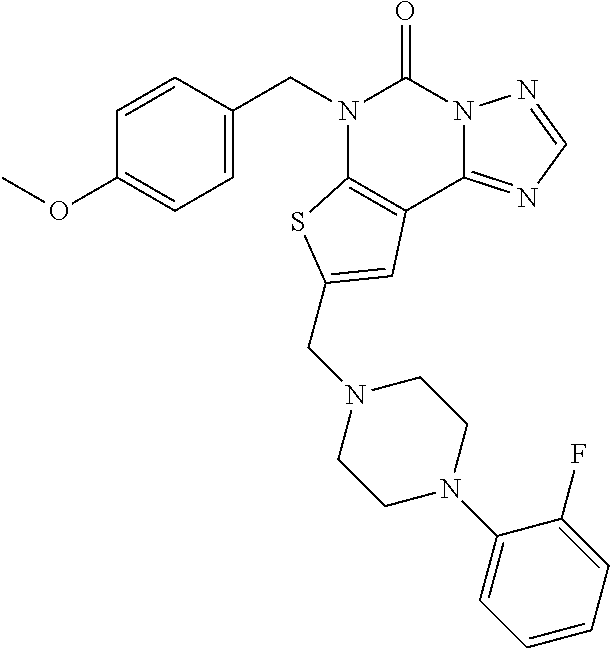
C1=C(CN2C3=C(C4=NC=NN4C2=O)C=C(CN2CCN(C4=CC=CC=C4F)CC2)S3)C=CC(OC)=C1
